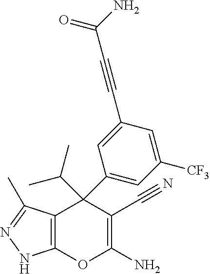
C12=C(C(C)=NN1)C(C1=CC([CF3])=CC(C#CC(N)=O)=C1)(C(C)C)C(C#N)=C(N)O2
